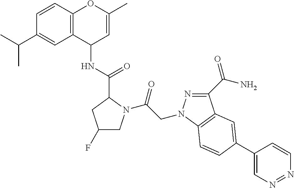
CC(C)C1=CC2=C(C=C1)OC(C)=CC2NC(=O)C1N(C(=O)CN2N=C(C(=O)N)C3=C2C=CC(C2=CN=NC=C2)=C3)CC(F)C1
